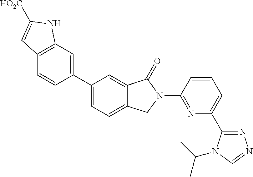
C1(C2=CC=C3C(=C2)C(=O)N(C2=NC(C4=NN=CN4C(C)C)=CC=C2)C3)=CC2=C(C=C1)C=C([HO2C])N2
